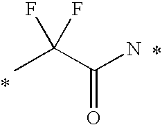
C(=O)(C(C)(F)F)N
